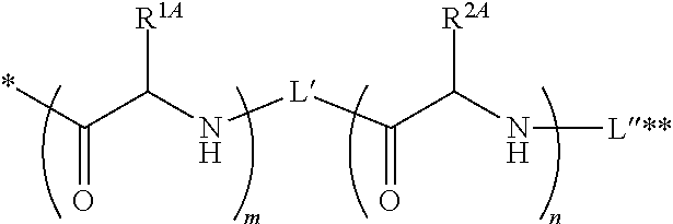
*C(C(N[L]C(C(N[L**])[R2A])=O)[R1A])=O
